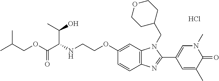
Cl.C1(OCCNC(C(OCC(C)C)=O)C(O)C)=CC2=C(C=C1)N=C(C1=CN(C)C(=O)C(C)=C1)N2CC1CCOCC1
